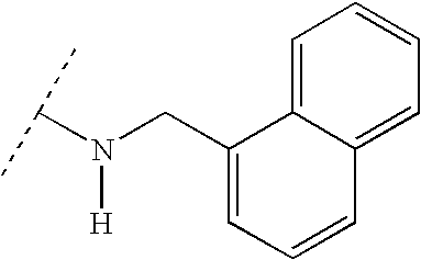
N(C(C)C)([H])CC1=CC=CC2=CC=CC=C12
